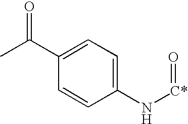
CC(C1=CC=C(N[C*]=O)C=C1)=O
